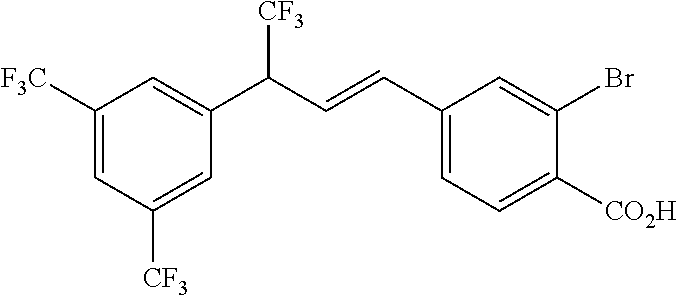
C1([F3C])=CC([CF3])=CC(C(C=CC2=CC=C([CO2H])C(Br)=C2)[CF3])=C1
